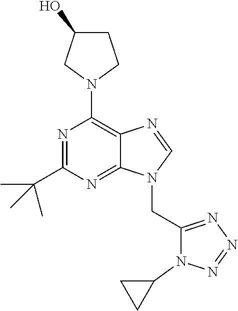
C1C(O)CN(C2=C3C(=NC(C(C)(C)C)=N2)N(CC2=NN=NN2C2CC2)C=N3)C1
